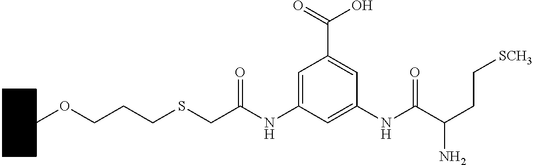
C(NC1=CC(NC(CSCCCOC2CCCCC2)=O)=CC(C(=O)O)=C1)(C(CC[SCH3])N)=O
